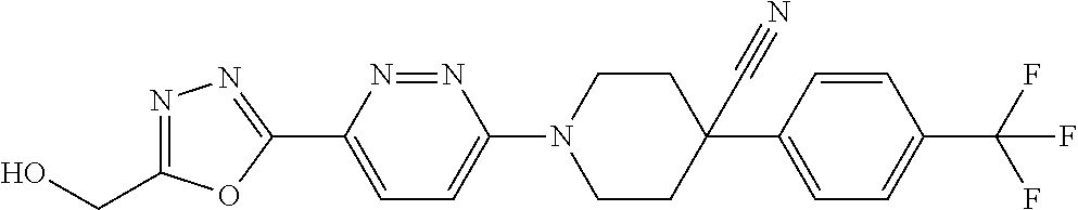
N1=C(CO)OC(C2=CC=C(N3CCC(C#N)(C4=CC=C(C(F)(F)F)C=C4)CC3)N=N2)=N1
